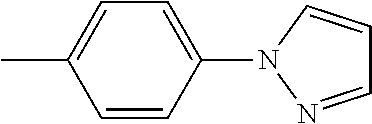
C1=CC(N2C=CC=N2)=CC=C1C
